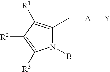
N1(B)C(C[A][Y])=C([R1])C([R2])=C1[R3]
